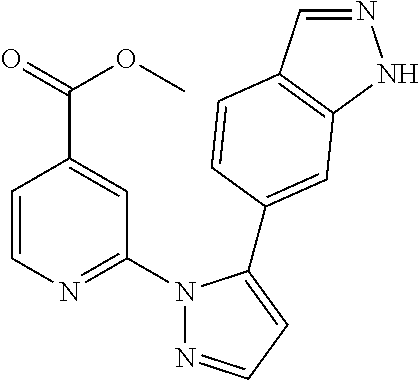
C1=CN=C(N2N=CC=C2C2=CC3=C(C=NN3)C=C2)C=C1C(OC)=O
